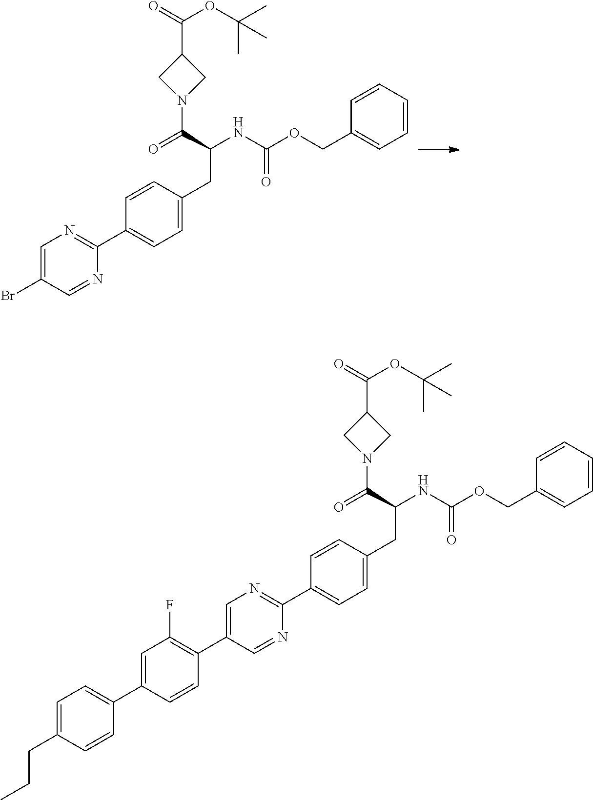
O=C(OC(C)(C)C)C1CN(C(C(NC(OCC2=CC=CC=C2)=O)CC2=CC=C(C3=NC=C(Br)C=N3)C=C2)=O)C1.O=C(OC(C)(C)C)C1CN(C(C(NC(OCC2=CC=CC=C2)=O)CC2=CC=C(C3=NC=C(C4=C(F)C=C(C5=CC=C(CCC)C=C5)C=C4)C=N3)C=C2)=O)C1
